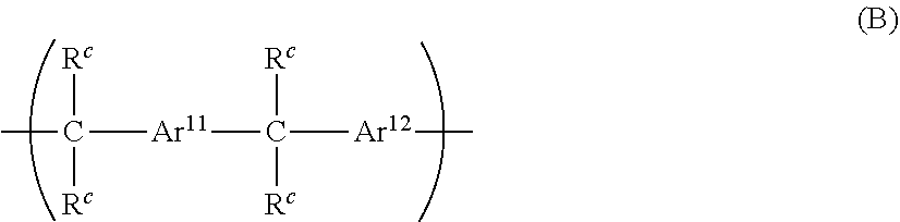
[Rc]C(C)([Rc])[Ar11]C([Rc])([Rc])[Ar12]C
